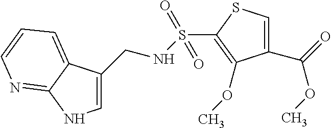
C1(C(=O)OC)=CSC(S(NCC2=CNC3=NC=CC=C23)(=O)=O)=C1OC
